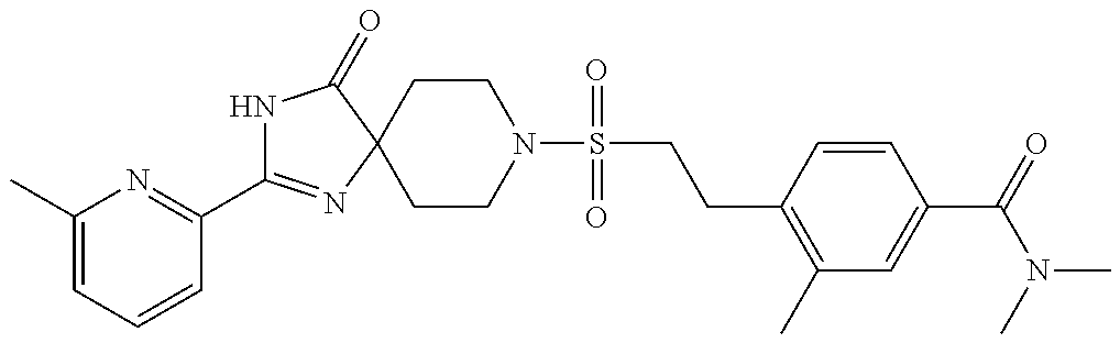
N1C(C2=NC(C)=CC=C2)=NC2(C1=O)CCN(S(CCC1=C(C)C=C(C(N(C)C)=O)C=C1)(=O)=O)CC2
